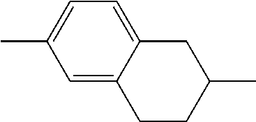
C1(C)=CC=C2C(=C1)CCC(C)C2
